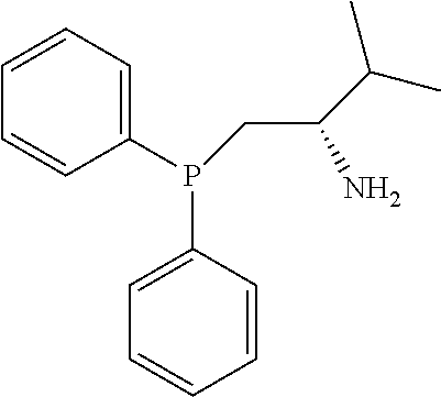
C1=CC=C(P(CC(C(C)C)N)C2=CC=CC=C2)C=C1
